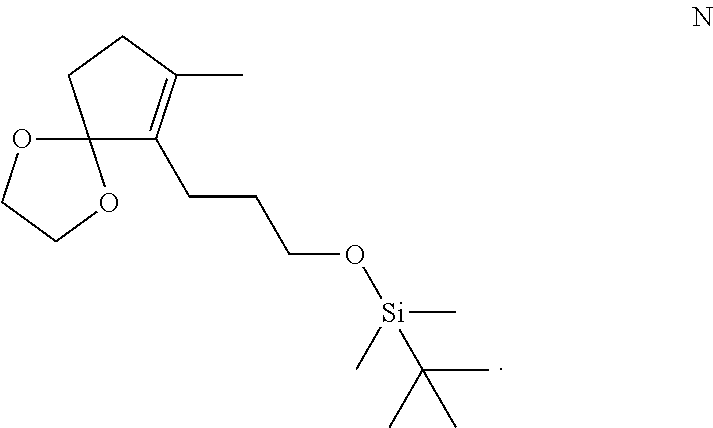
C12(OCCO1)C(CCCO[Si](C)(C)C(C)(C)C)=C(C)CC2
